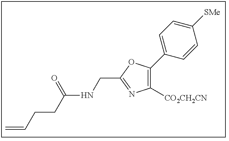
C1([CO2CH2CN])=C(C2=CC=C([SMe])C=C2)OC(CNC(CCC=C)=O)=N1
